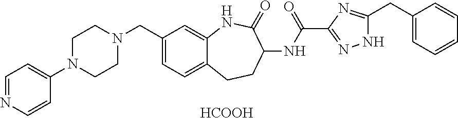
C1=C(CN2CCN(C3=CC=NC=C3)CC2)C=C2C(=C1)CCC(NC(C1=NNC(CC3=CC=CC=C3)=N1)=O)C(=O)N2.[HCOOH]
